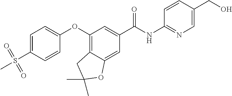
C1=C(S(C)(=O)=O)C=CC(OC2=C3C(=CC(C(NC4=NC=C(CO)C=C4)=O)=C2)OC(C)(C)C3)=C1
